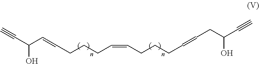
C(CCC=CCCCC=CCC(C#C)O)C=CC(C#C)O
